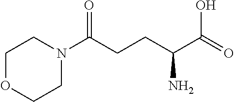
N1(C(CCC(C(=O)O)N)=O)CCOCC1
